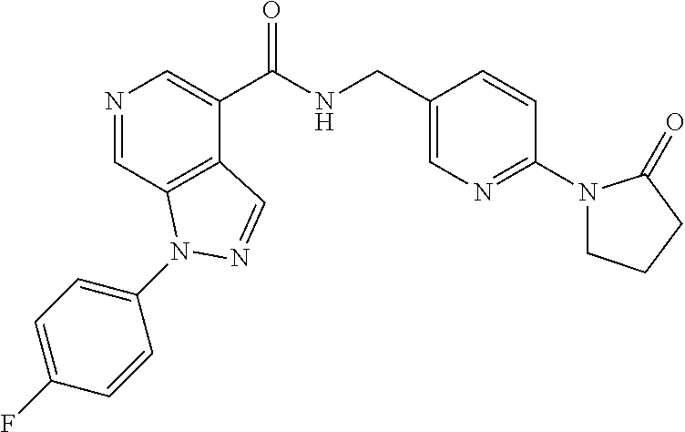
N1=CC2=C(C(C(NCC3=CN=C(N4CCCC4=O)C=C3)=O)=C1)C=NN2C1=CC=C(F)C=C1
